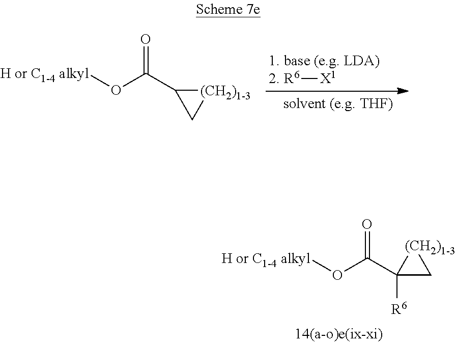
O(C(C1([R6])C[(CH2)1-3]1)=O)[H or C1-4 alkyl].[R6][X1].O(C(C1C[(CH2)1-3]1)=O)[H or C1-4 alkyl]
